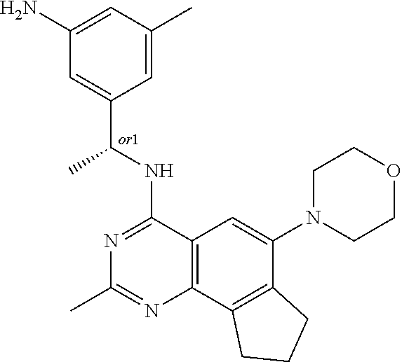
C1(N)=CC(C)=CC(C(NC2=NC(C)=NC3=C2C=C(N2CCOCC2)C2=C3CCC2)C)=C1
